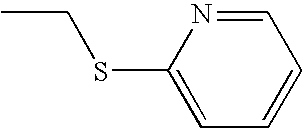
C1(SCC)=CC=CC=N1
